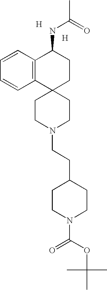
C12=C(C3(CCC1NC(C)=O)CCN(CCC1CCN(C(OC(C)(C)C)=O)CC1)CC3)C=CC=C2.[H].[H]
